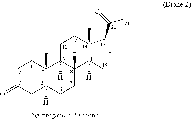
C1C(=O)CC2([H])C(C)(C1)C1([H])C([H])(CC2)C(C)([H])C(CC(=O)C)(C)CC1
